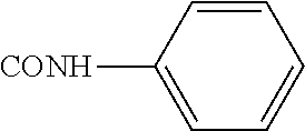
C1=CC([CONH])=CC=C1
